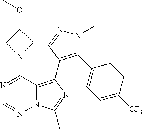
N12C(=C(C3=C(C4=CC=C([CF3])C=C4)N(C)N=C3)N=C1C)C(N1CC(OC)C1)=NC=N2
